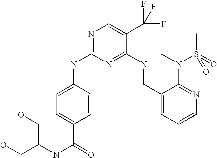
C1(CNC2=NC(NC3=CC=C(C(=O)NC(CO)CO)C=C3)=NC=C2C(F)(F)F)=CC=CN=C1N(C)S(C)(=O)=O
